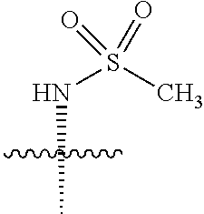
N(C)S(C)(=O)=O
